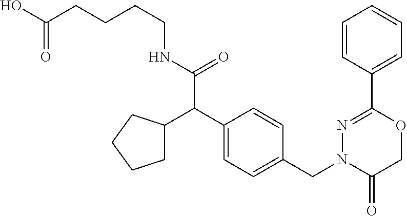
C1=CC(C2=NN(CC3=CC=C(C(C4CCCC4)C(NCCCCC(O)=O)=O)C=C3)C(=O)CO2)=CC=C1
